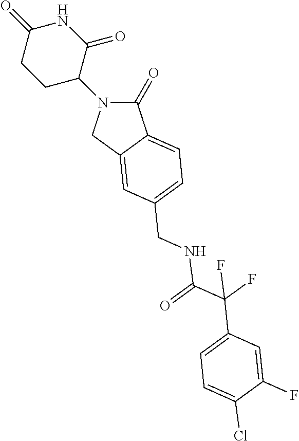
C1(=O)N(C2CCC(=O)NC2=O)CC2=CC(CNC(C(C3=CC=C(Cl)C(F)=C3)(F)F)=O)=CC=C12
